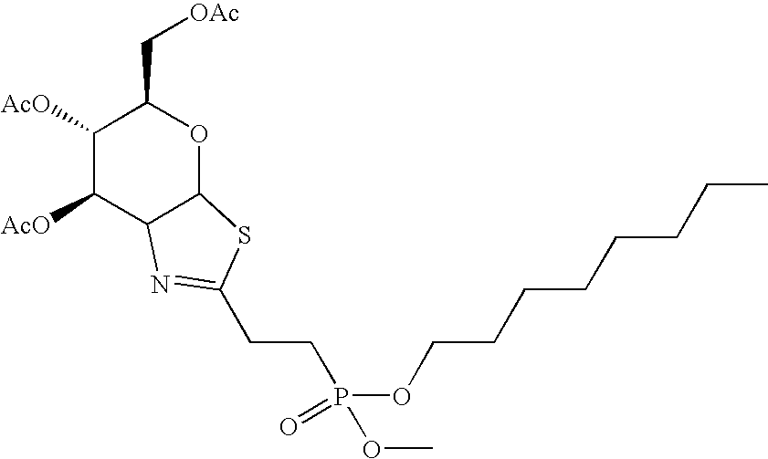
C1([AcO])C([AcO])C2C(OC1C[OAc])SC(CCP(OCCCCCCCC)(OC)=O)=N2
